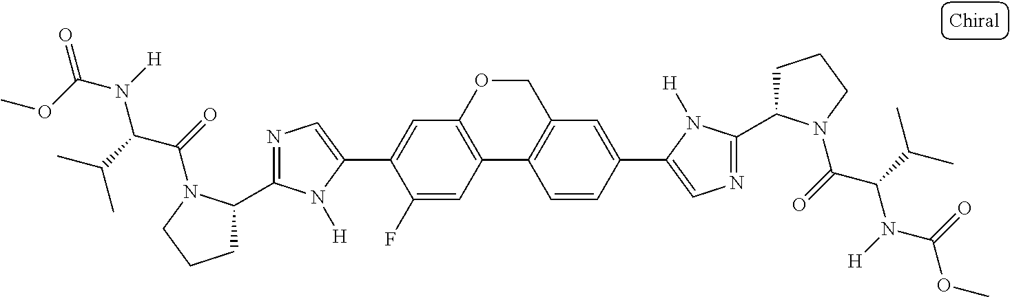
C1=CC(C2=CN=C(C3CCCN3C(=O)C(C(C)C)N([H])C(=O)OC)N2[H])=CC2=C1C1=C(C=C(C3=CN=C(C4CCCN4C(=O)C(C(C)C)N([H])C(OC)=O)N3[H])C(F)=C1)OC2
